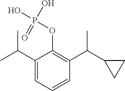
C1(C(C)C)=CC=CC(C(C2CC2)C)=C1OP(=O)(O)O
